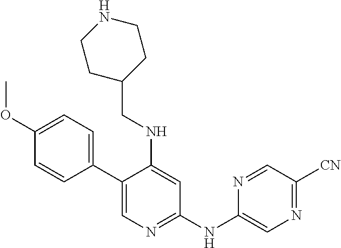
C1(C2=CC=C(OC)C=C2)=CN=C(NC2=CN=C([CN])C=N2)C=C1NCC1CCNCC1
